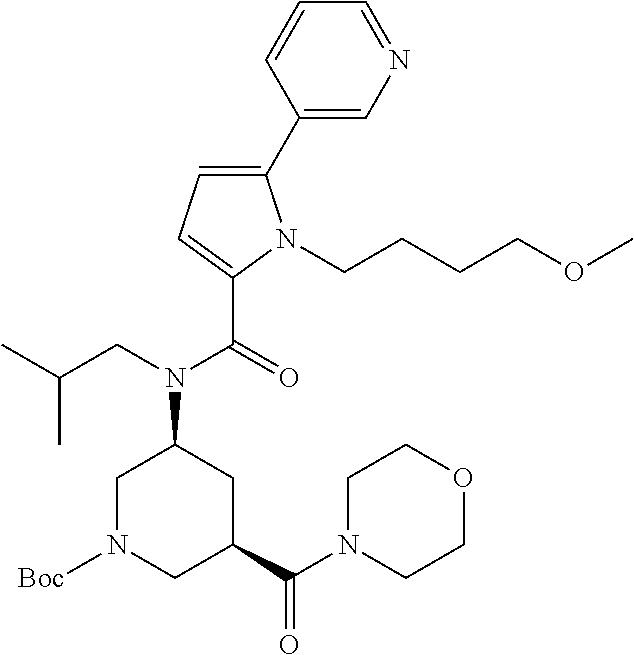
C1(C2=CC=C(C(=O)N(CC(C)C)C3CN([Boc])CC(C(N4CCOCC4)=O)C3)N2CCCCOC)=CN=CC=C1
